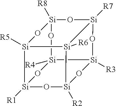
[Si]12([R4])O[Si]3([R8])O[Si]4([R5])[Si]([R1])(O1)O[Si]1([R2])O[Si]2([R3])O[Si]([R7])(O3)[Si]41[R6]
